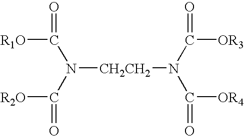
[R1O]C(=O)N(C([R2O])=O)[CH2CH2]N(C([OR3])=O)C(=O)[OR4]
